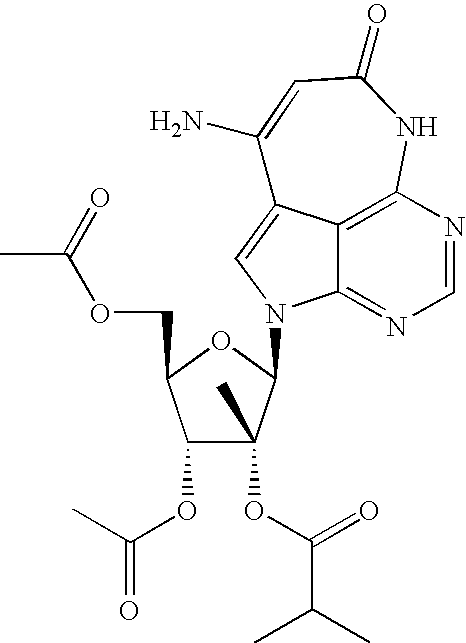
C12=C3N=CN=C1N(C1C(OC(C(C)C)=O)(C)C(OC(C)=O)C(COC(C)=O)O1)C=C2C(N)=CC(=O)N3
